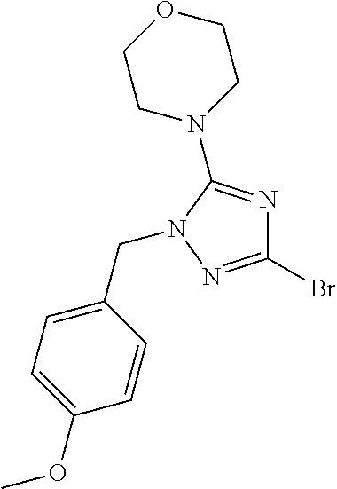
BrC1=NN(CC2=CC=C(OC)C=C2)C(N2CCOCC2)=N1
